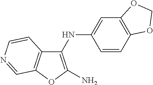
C1(NC2=CC3=C(C=C2)OCO3)=C(N)OC2=C1C=CN=C2
